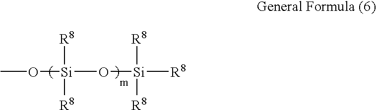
CO[Si](O[Si]([R8])([R8])[R8])([R8])[R8]
